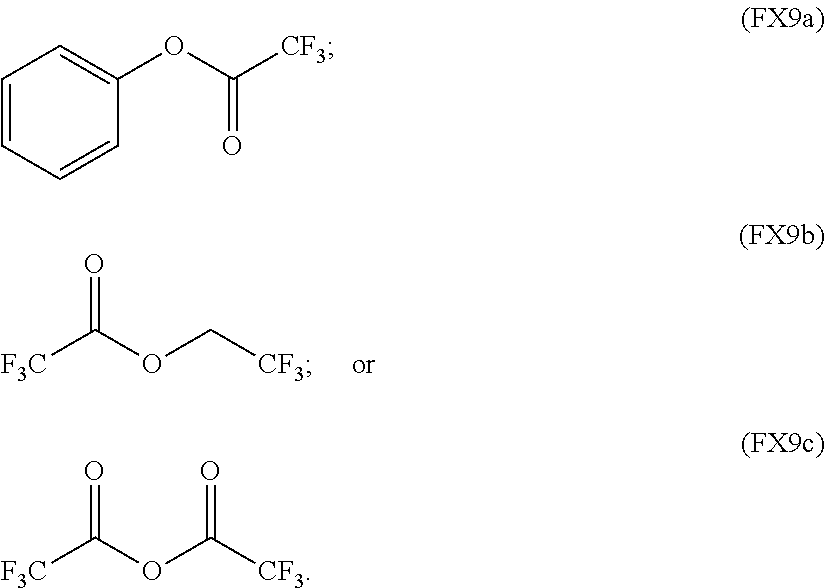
O=C(OC[CF3])[F3C].C1=CC=CC(OC([CF3])=O)=C1.O=C(OC([CF3])=O)[F3C]
